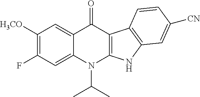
C12=CC([H3CO])=C(F)C=C1N(C(C)C)C1=C(C2=O)C2=C(N1)C=C([CN])C=C2
